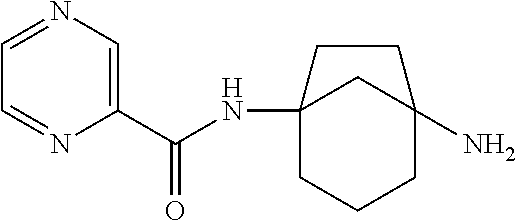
C12(NC(=O)C3=CN=CC=N3)CCCC(N)(C1)CC2
